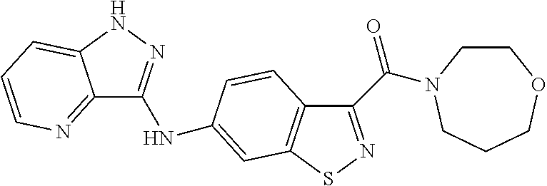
C12=NC=CC=C1NN=C2NC1=CC2=C(C(C(=O)N3CCOCCC3)=NS2)C=C1
